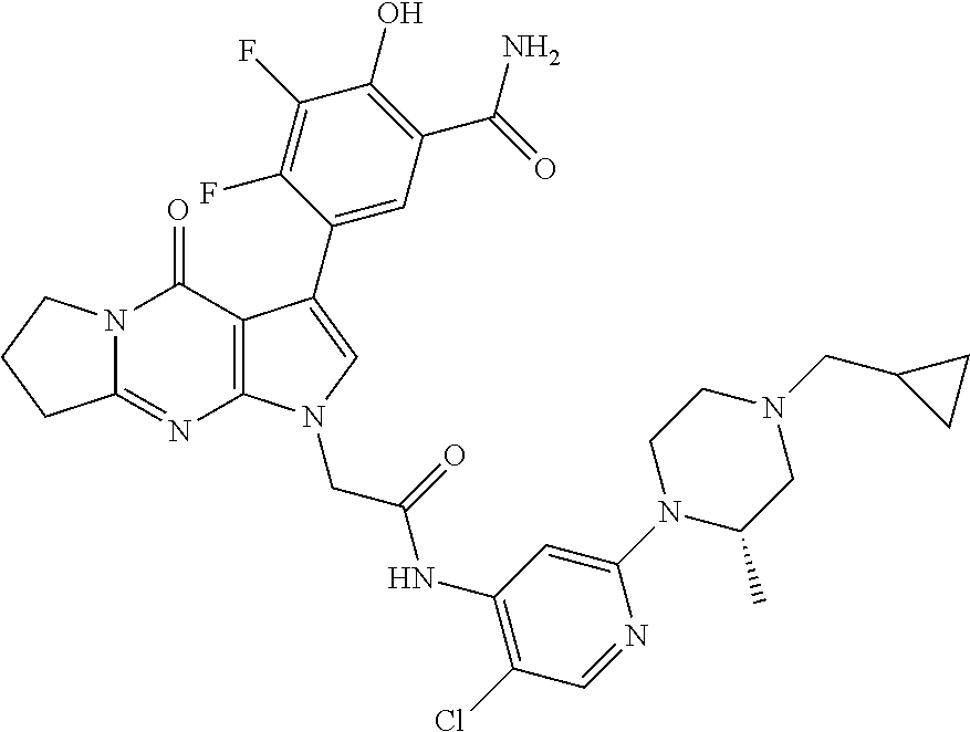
C12=NC3=C(C(=O)N1CCC2)C(C1=CC(C(N)=O)=C(O)C(F)=C1F)=CN3CC(NC1=C(Cl)C=NC(N2C(C)CN(CC3CC3)CC2)=C1)=O
